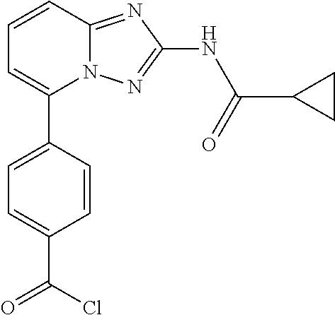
C1=CC2=NC(NC(=O)C3CC3)=NN2C(C2=CC=C(C(=O)Cl)C=C2)=C1
